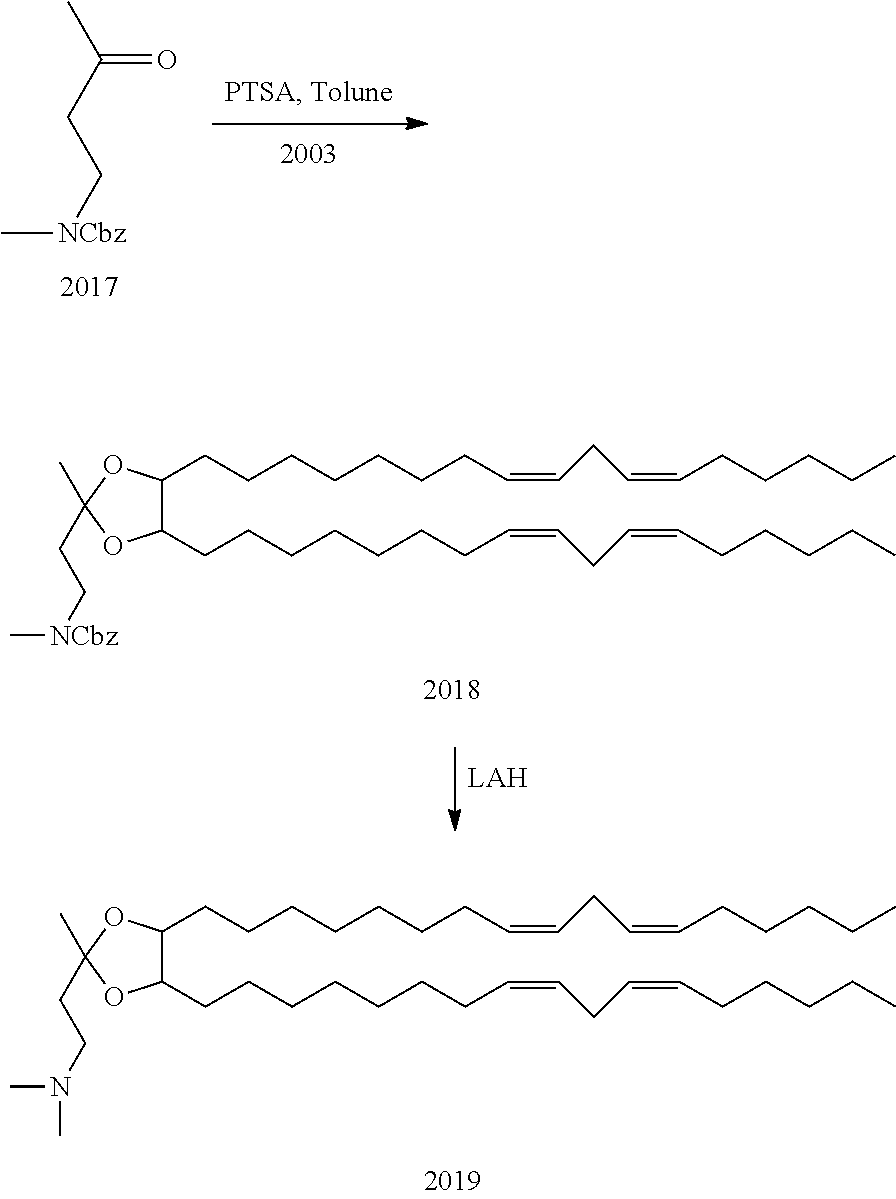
C(C)(CC[NCbz]C)=O.C1(CCCCCCCC=CCC=CCCCCC)C(CCCCCCCC=CCC=CCCCCC)OC(C)(CCN(C)C)O1.C1(CCCCCCCC=CCC=CCCCCC)C(CCCCCCCC=CCC=CCCCCC)OC(C)(CC[NCbz]C)O1
